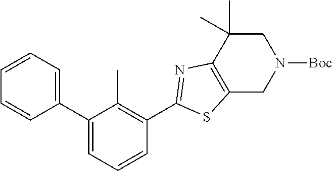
C1(C2=CC=CC(C3=NC4=C(S3)CN([Boc])CC4(C)C)=C2C)=CC=CC=C1
